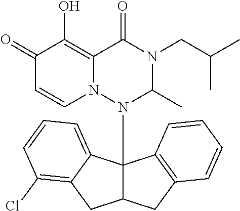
C1(=O)C=CN2C(=C1O)C(=O)N(CC(C)C)C(C)N2C12C(CC3=C1C=CC=C3)CC1=C(Cl)C=CC=C21
